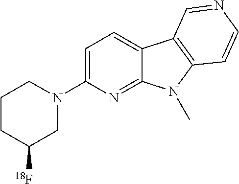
N1(C2=CC=C3C(=N2)N(C)C2=C3C=NC=C2)CCCC([18F])C1
